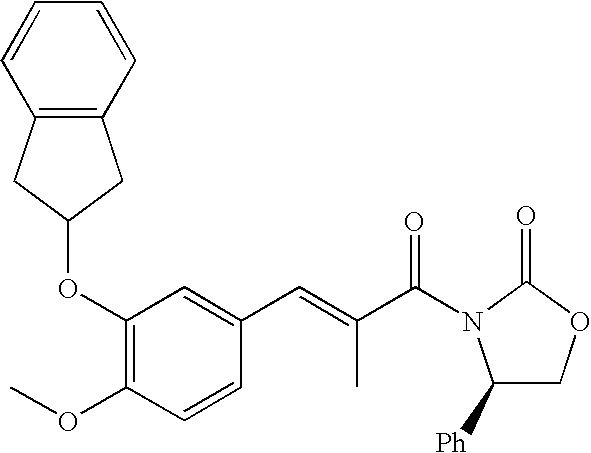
C1(OC2CC3=C(C2)C=CC=C3)=C(OC)C=CC(C=C(C)C(=O)N2C([Ph])COC2=O)=C1
